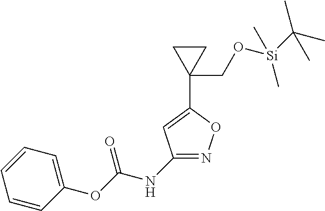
C1=CC(OC(NC2=NOC(C3(CO[Si](C(C)(C)C)(C)C)CC3)=C2)=O)=CC=C1
